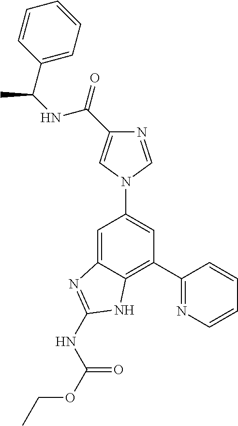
C1=C2C(=C(C3=NC=CC=C3)C=C1N1C=NC(C(=O)NC(C)C3=CC=CC=C3)=C1)NC(NC(OCC)=O)=N2
